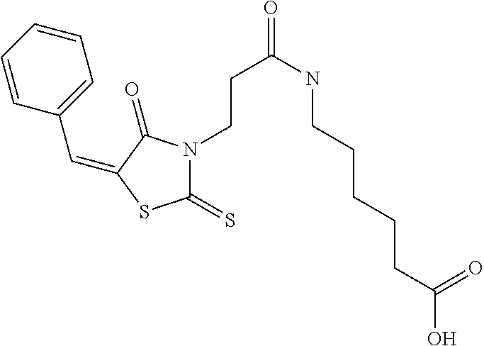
C(C1=CC=CC=C1)=C1C(=O)N(CCC(NCCCCCC(O)=O)=O)C(=S)S1
